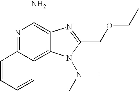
N1=C2C(=C3C(=C1N)N=C(COCC)N3N(C)C)C=CC=C2
